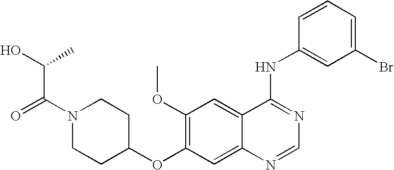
C1(OC2=C(OC)C=C3C(=C2)N=CN=C3NC2=CC(Br)=CC=C2)CCN(C(=O)C(O)C)CC1
